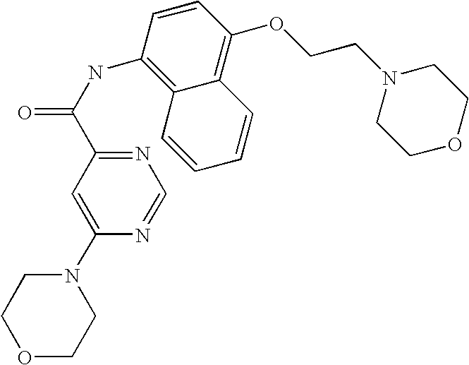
N1=C(C(NC2=C3C(=C(OCCN4CCOCC4)C=C2)C=CC=C3)=O)C=C(N2CCOCC2)N=C1
